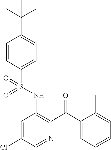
C1=CC(S(NC2=C(C(C3=CC=CC=C3C)=O)N=CC(Cl)=C2)(=O)=O)=CC=C1C(C)(C)C
